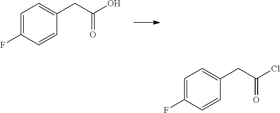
C1=C(F)C=CC(CC(O)=O)=C1.C1=C(F)C=CC(CC(Cl)=O)=C1
